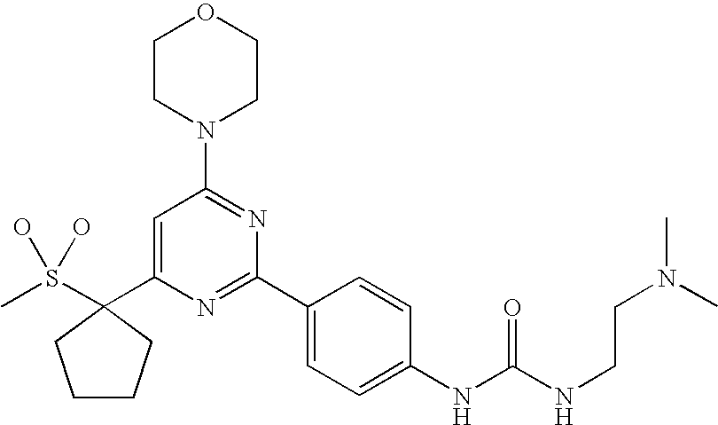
CS(O)(O)C1(C2=CC(N3CCOCC3)=NC(C3=CC=C(NC(NCCN(C)C)=O)C=C3)=N2)CCCC1
